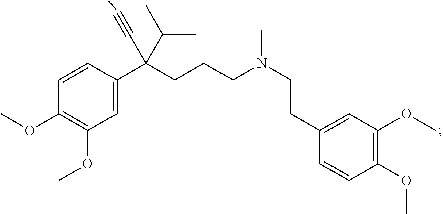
C1=CC(OC)=C(OC)C=C1C(CCCN(CCC1=CC(OC)=C(OC)C=C1)C)(C#N)C(C)C
